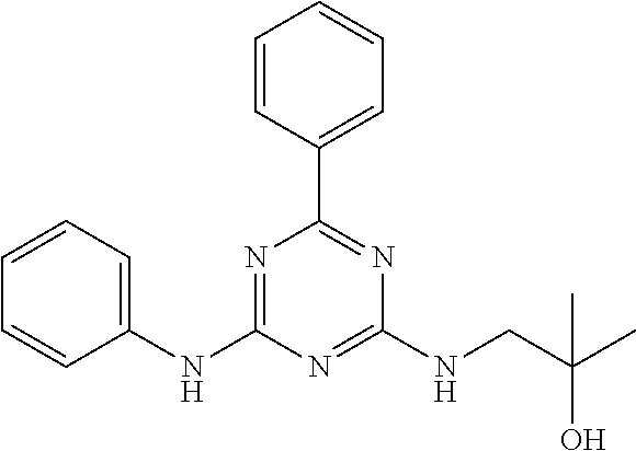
C1(NC2=NC(C3=CC=CC=C3)=NC(NCC(C)(O)C)=N2)=CC=CC=C1
